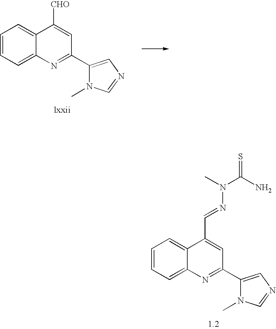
C1=CC=C2C(=C1)C([CHO])=CC(C1=CN=CN1C)=N2.C1=CC=C2C(=C1)C(C=NN(C(N)=S)C)=CC(C1=CN=CN1C)=N2
